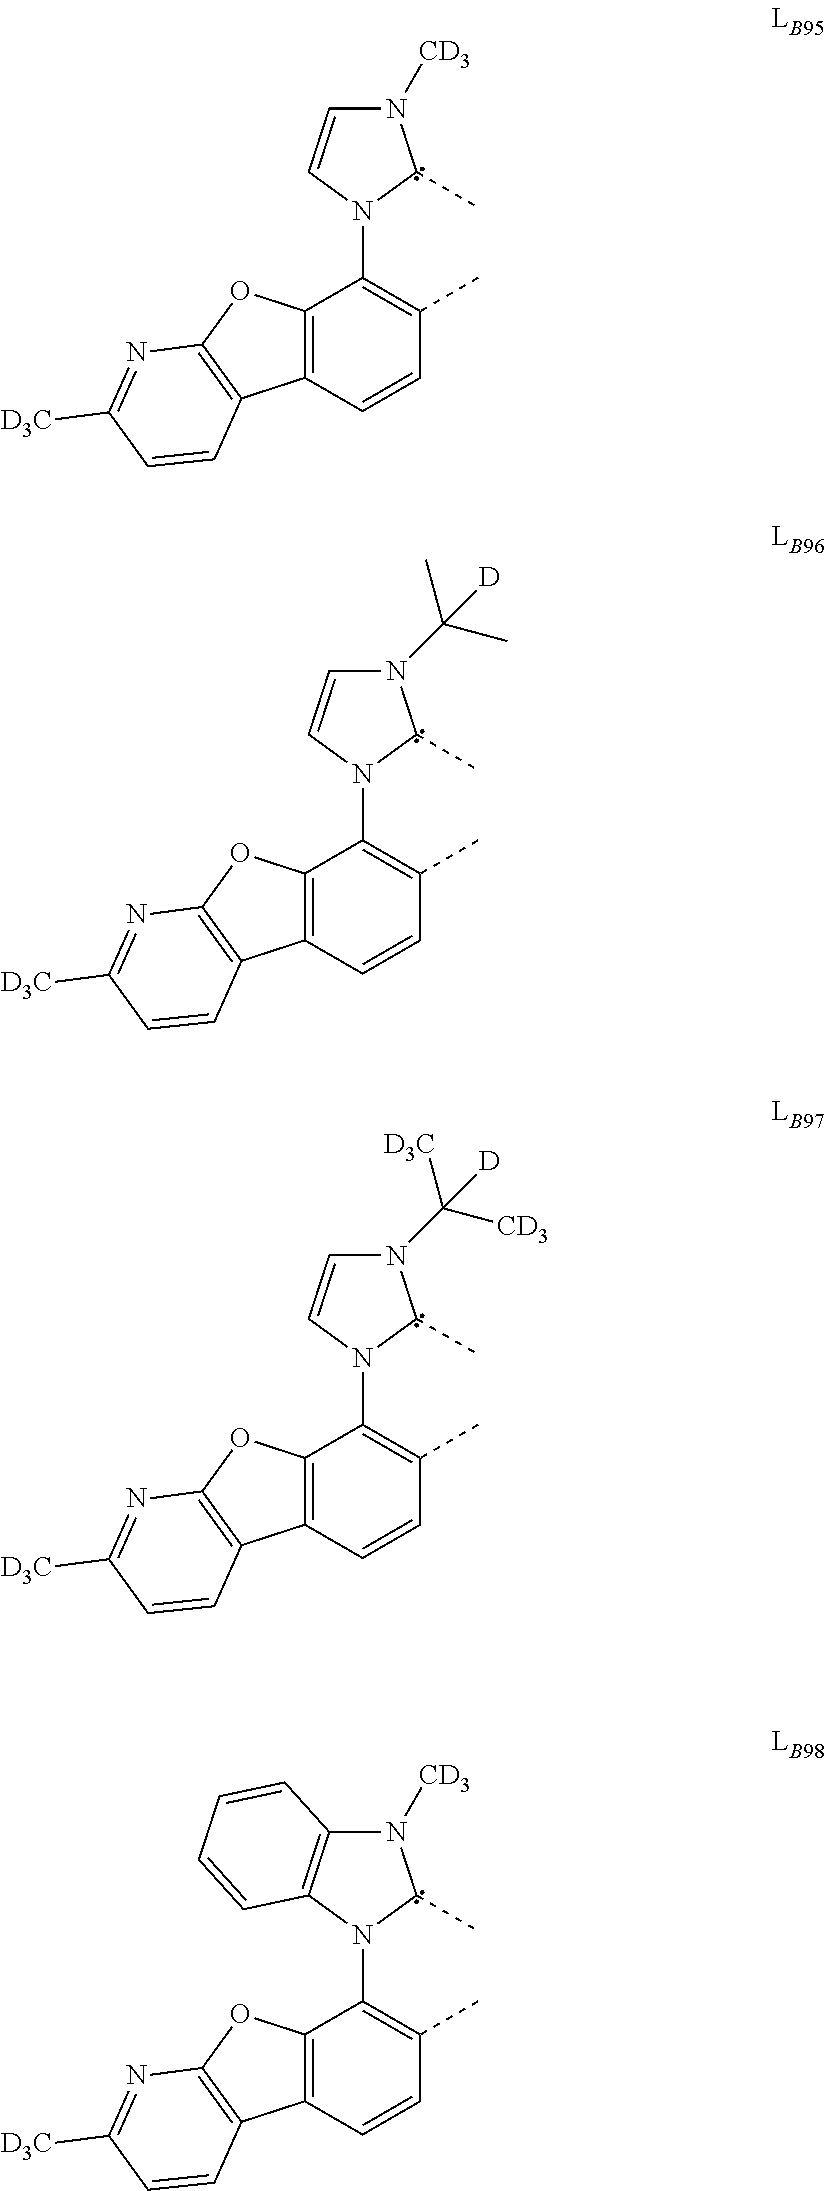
N1([CD3])C=CN(C2=C(C)C=CC3=C2OC2=C3C=CC([D3C])=N2)C1C.N1(C(C)(C)[D])C=CN(C2=C(C)C=CC3=C2OC2=C3C=CC([D3C])=N2)C1C.N1(C([CD3])([D3C])[D])C=CN(C2=C(C)C=CC3=C2OC2=C3C=CC([D3C])=N2)C1C.N1([CD3])C2=C(N(C3=C(C)C=CC4=C3OC3=C4C=CC([D3C])=N3)C1C)C=CC=C2
